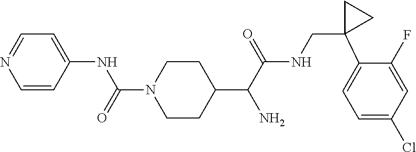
C1=CC(NC(N2CCC(C(C(NCC3(C4=CC=C(Cl)C=C4F)CC3)=O)N)CC2)=O)=CC=N1
